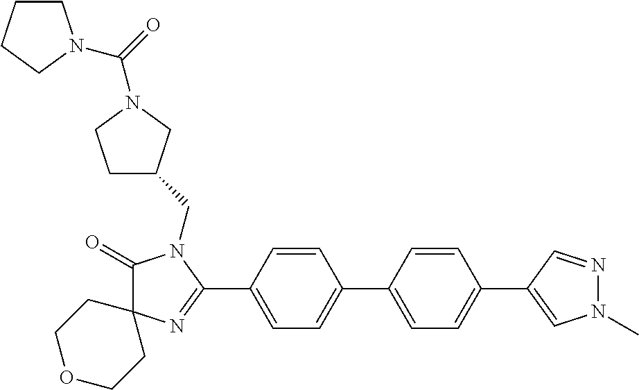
C1(=O)N(CC2CCN(C(=O)N3CCCC3)C2)C(C2=CC=C(C3=CC=C(C4=CN(C)N=C4)C=C3)C=C2)=NC12CCOCC2
